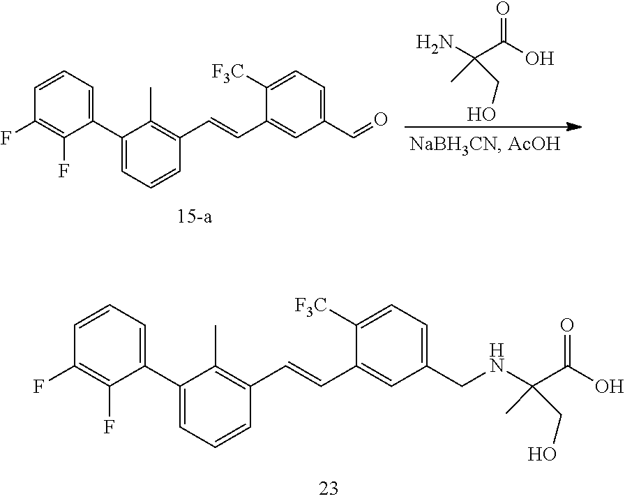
C1=CC=C(C2=CC=CC(C=CC3=CC(CNC(C(O)=O)(C)CO)=CC=C3[F3C])=C2C)C(F)=C1F.NC(C(O)=O)(C)CO.C1=CC=C(C2=CC=CC(C=CC3=CC(C=O)=CC=C3[F3C])=C2C)C(F)=C1F
